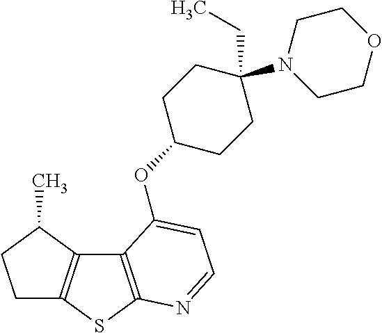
C1C2=C(C(C)C1)C1=C(S2)N=CC=C1OC1CCC(N2CCOCC2)(CC)CC1
